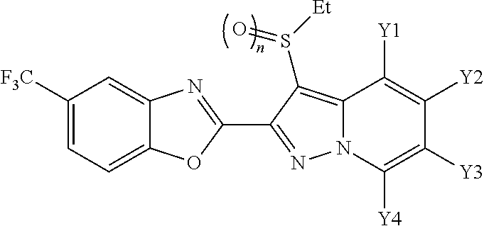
C12=CC=C([F3C])C=C1N=C(C1=NN3C(=C1S([Et])=O)C([Y1])=C([Y2])C([Y3])=C3[Y4])O2
